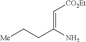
[Me]CCC(N)=C[CO2Et]
